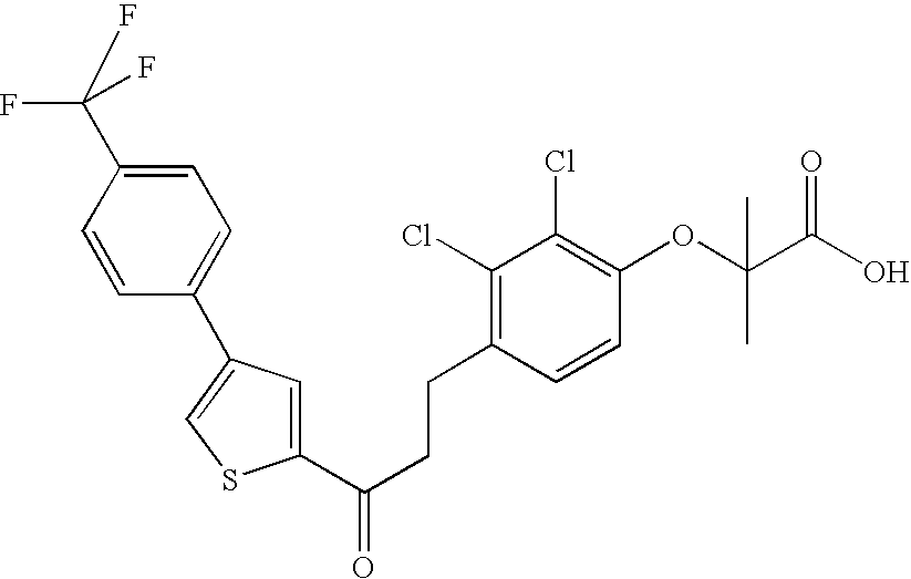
C1(C(CCC2=C(Cl)C(Cl)=C(OC(C(O)=O)(C)C)C=C2)=O)=CC(C2=CC=C(C(F)(F)F)C=C2)=CS1
